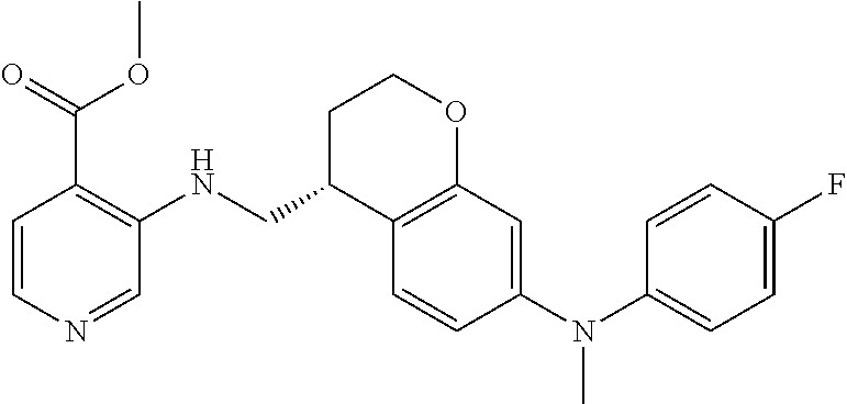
C1C(CNC2=C(C(=O)OC)C=CN=C2)C2=C(OC1)C=C(N(C1=CC=C(F)C=C1)C)C=C2
